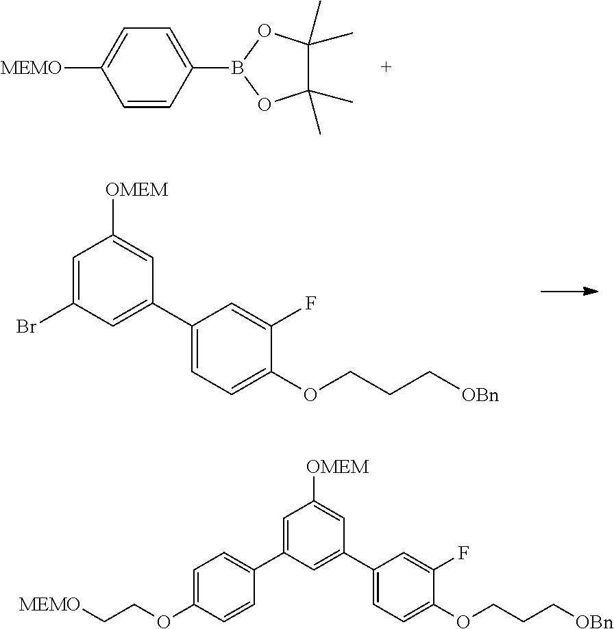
[MEMO]C1=CC=C(B2OC(C)(C)C(C)(C)O2)C=C1.C1(C2=CC(Br)=CC([OMEM])=C2)=CC=C(OCCC[OBn])C(F)=C1.C1(C2=CC(C3=CC=C(OCC[MEMO])C=C3)=CC([OMEM])=C2)=CC=C(OCCC[OBn])C(F)=C1
